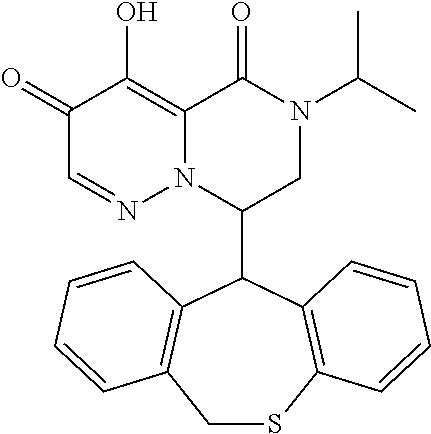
C1(C2CN(C(C)C)C(=O)C3=C(O)C(=O)C=NN23)C2=C(CSC3=C1C=CC=C3)C=CC=C2
